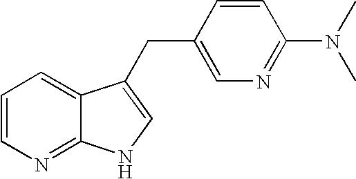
C1=CN=C2C(=C1)C(CC1=CN=C(N(C)C)C=C1)=CN2
